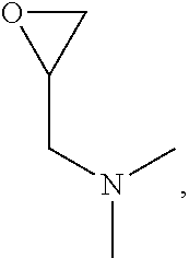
C1OC1CN(C)C
